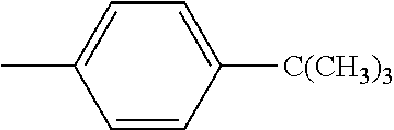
C1=CC([C(CH3)3])=CC=C1C
